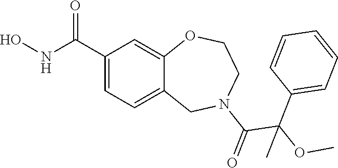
C1(C(NO)=O)=CC=C2C(=C1)OCCN(C(=O)C(OC)(C1=CC=CC=C1)C)C2
